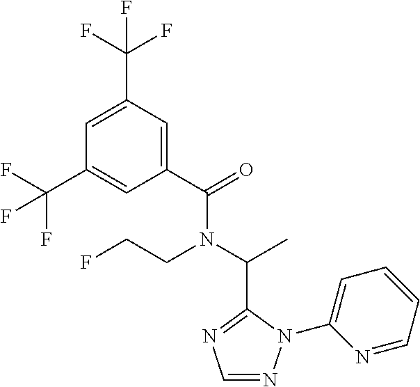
C1(C(=O)N(C(C)C2=NC=NN2C2=CC=CC=N2)CCF)=CC(C(F)(F)F)=CC(C(F)(F)F)=C1
